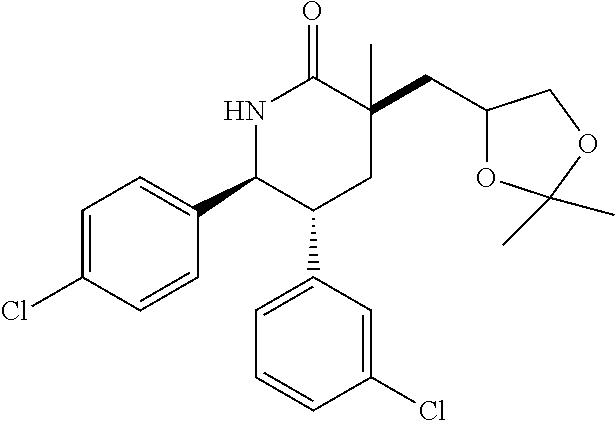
N1C(C2=CC=C(Cl)C=C2)C(C2=CC=CC(Cl)=C2)CC(CC2OC(C)(C)OC2)(C)C1=O
